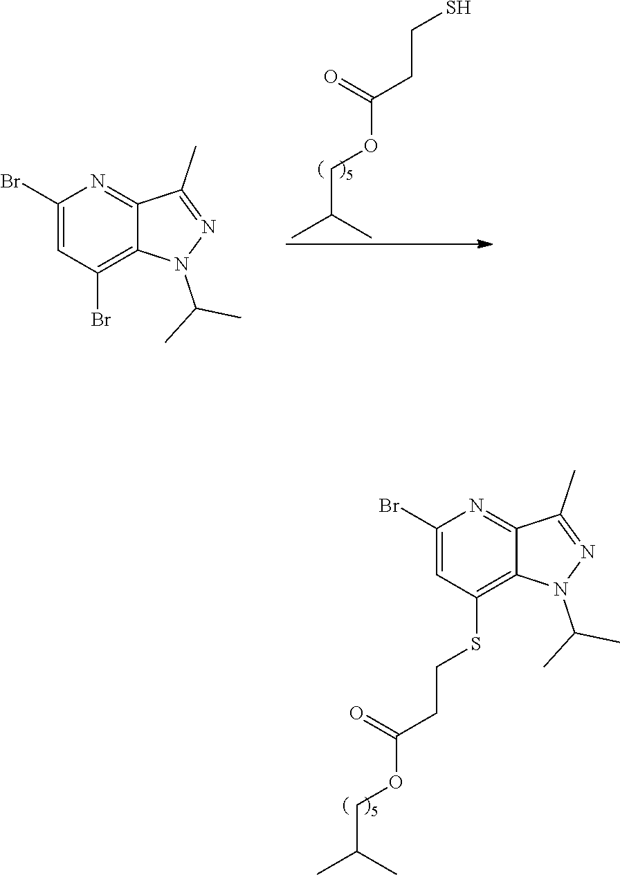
CC(COC(=O)CCS)C.C1(Br)=CC(Br)=C2C(=N1)C(C)=NN2C(C)C.C1(Br)=CC(SCCC(OCC(C)C)=O)=C2C(=N1)C(C)=NN2C(C)C
